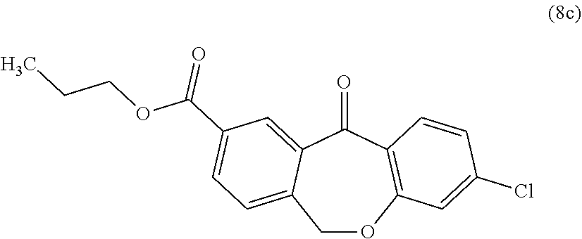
C1OC2=C(C(=O)C3=CC(C(OCCC)=O)=CC=C13)C=CC(Cl)=C2
